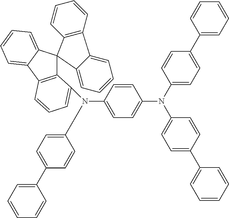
N(C1=CC=C(N(C2=CC=C(C3=CC=CC=C3)C=C2)C2=CC=C(C3=CC=CC=C3)C=C2)C=C1)(C1=CC=C(C2=CC=CC=C2)C=C1)C1=CC=CC2=C1C1(C3=CC=CC=C32)C2=CC=CC=C2C2=C1C=CC=C2
